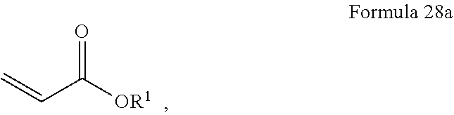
C(C([OR1])=O)=C
